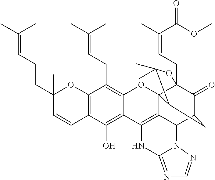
C12=C(C=CC(CCC=C(C)C)(C)O1)C(O)=C1C(=C2CC=C(C)C)OC23C4(CC=C(C)C(OC)=O)C(=O)C(CC2C(C)(C)O4)C2C3=C1NC1=NC=NN21
